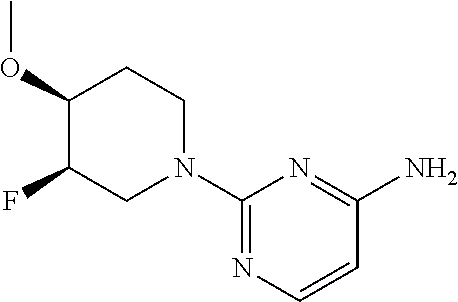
C1(OC)C(F)CN(C2=NC=CC(N)=N2)CC1
